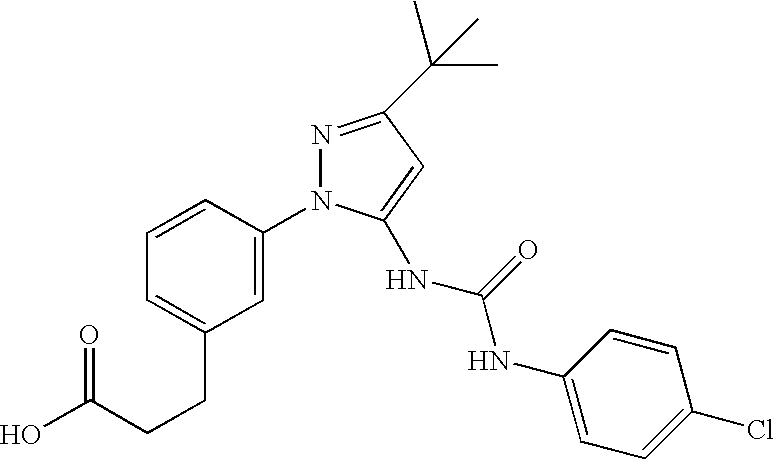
C1=C(N2N=C(C(C)(C)C)C=C2NC(NC2=CC=C(Cl)C=C2)=O)C=CC=C1CCC(O)=O
